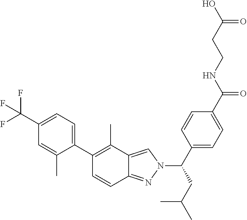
OC(CCNC(=O)C1=CC=C(C(N2C=C3C(=N2)C=CC(C2=CC=C(C(F)(F)F)C=C2C)=C3C)CC(C)C)C=C1)=O
